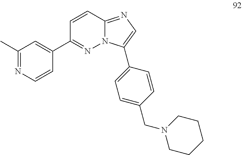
C1(C2=NN3C(=NC=C3C3=CC=C(CN4CCCCC4)C=C3)C=C2)=CC(C)=NC=C1
